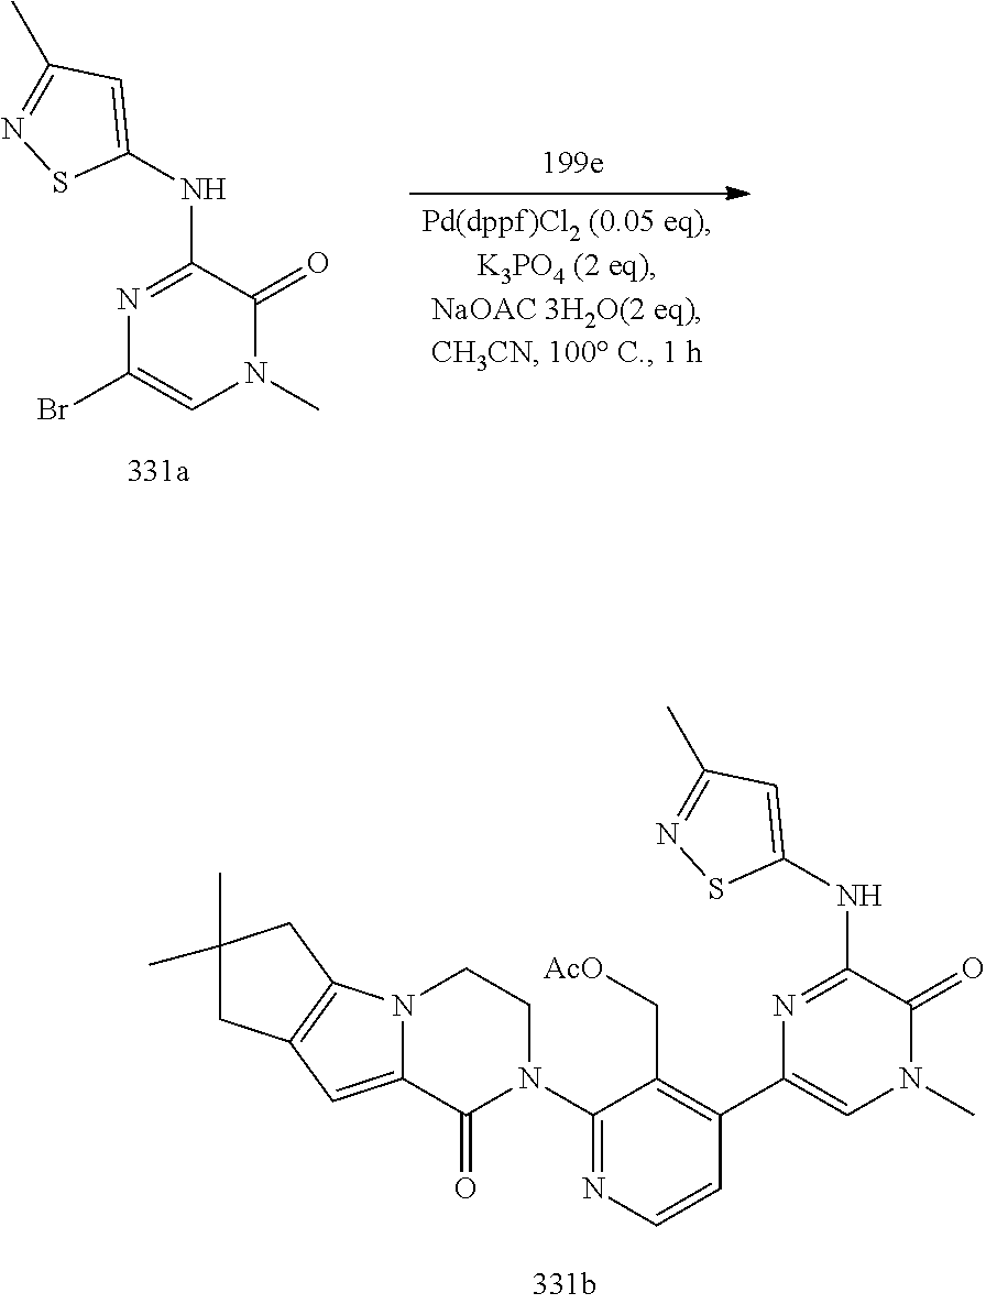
CC1=NSC(NC2=NC(C3=C(C[AcO])C(N4CCN5C(=CC6=C5CC(C)(C)C6)C4=O)=NC=C3)=CN(C)C2=O)=C1.CC1=NSC(NC2=NC(Br)=CN(C)C2=O)=C1
